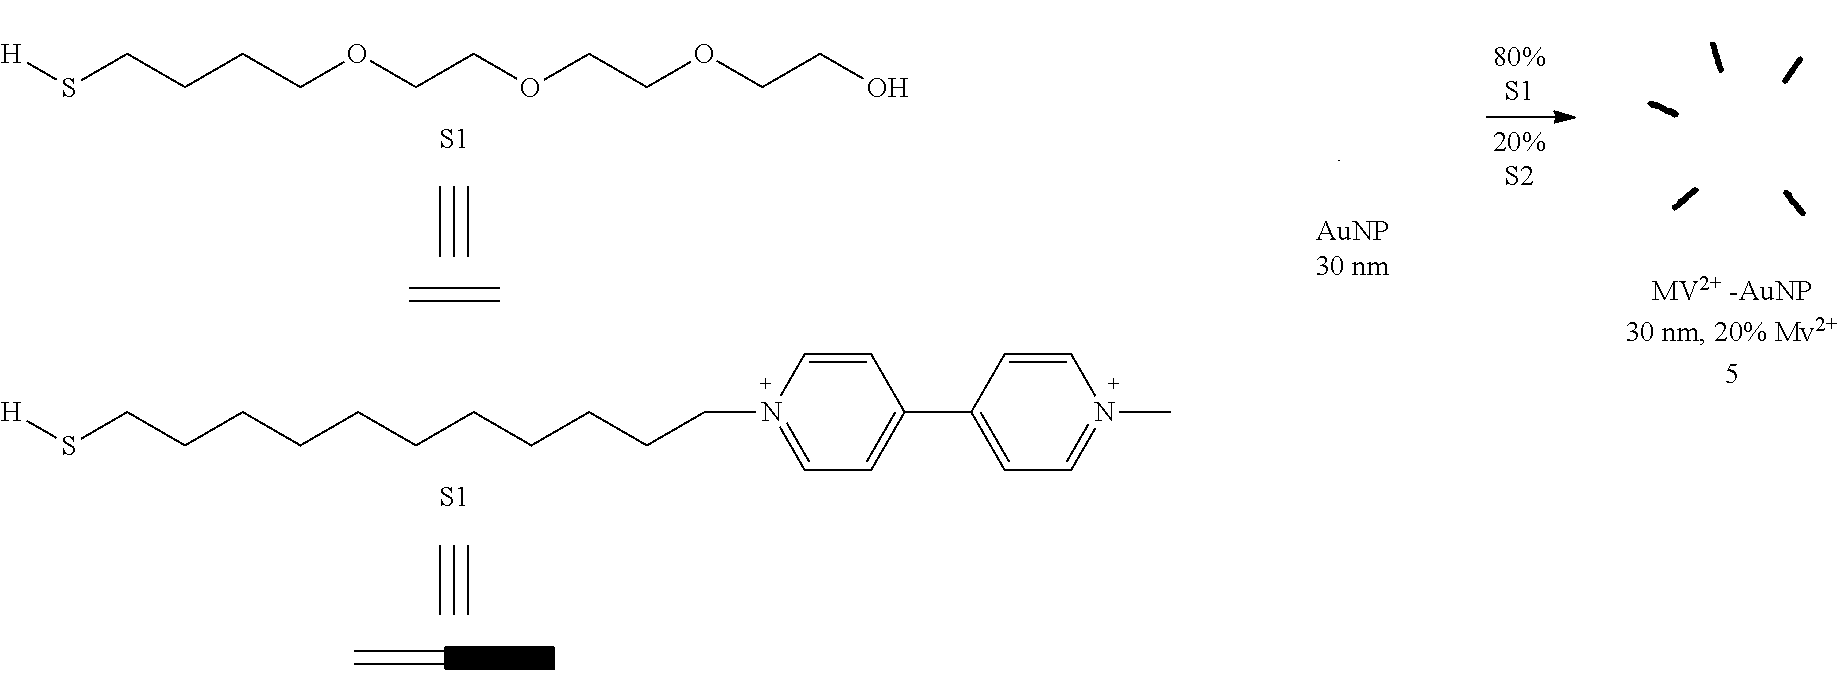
[H]SCCCCOCCOCCOCCO.[S1].[H]SCCCCCCCCCCCN1=CC=C(C2=CC=N(C)C=C2)C=C1.[S1]
